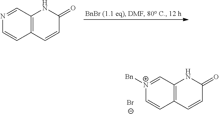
C12=C(C=CC(=O)N1)C=CN=C2.C12=C(C=CC(=O)N1)C=C[N+]([Bn])=C2.[Br-]
